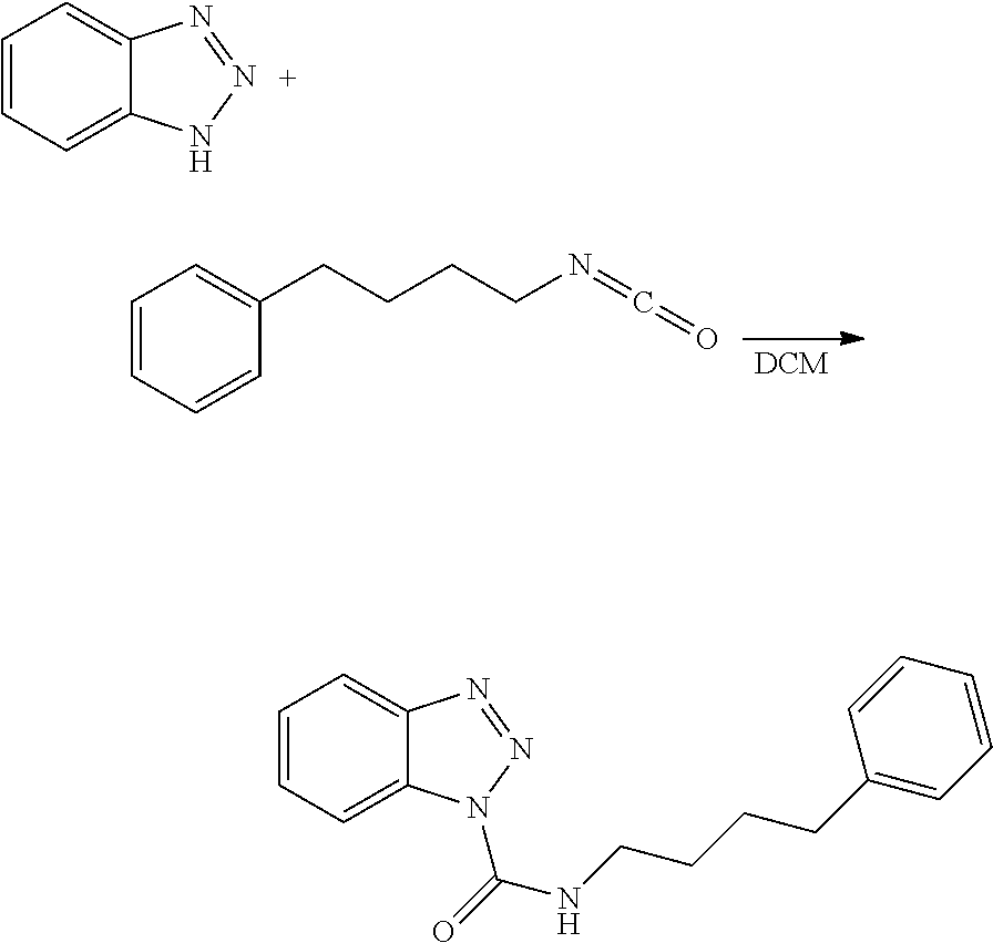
C1=CC=CC(CCCCN=C=O)=C1.C1=CC=C2C(=C1)N=NN2.C1=CC=C2C(=C1)N=NN2C(=O)NCCCCC1=CC=CC=C1
